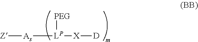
[Z][As][LP]([PEG])[X][D]
